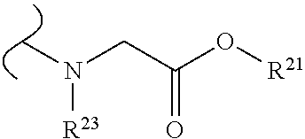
C(C(O[R21])=O)N(C)[R23]
